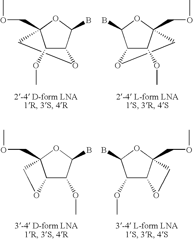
C1(OC)C2C(B)OC1(COC)CO2.C1(OC)C2C(B)OC1(COC)CO2.C12C(OC)C(B)OC1(COC)CO2.C12C(OC)C(B)OC1(COC)CO2
